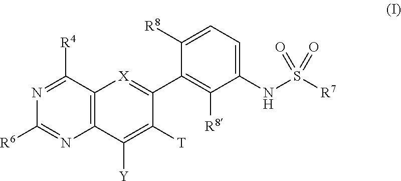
N1=C([R4])C2=C(N=C1[R6])C([Y])=C([T])C(C1=C([R8])C(NS([R7])(=O)=O)=CC=C1[R8])=[X]2
